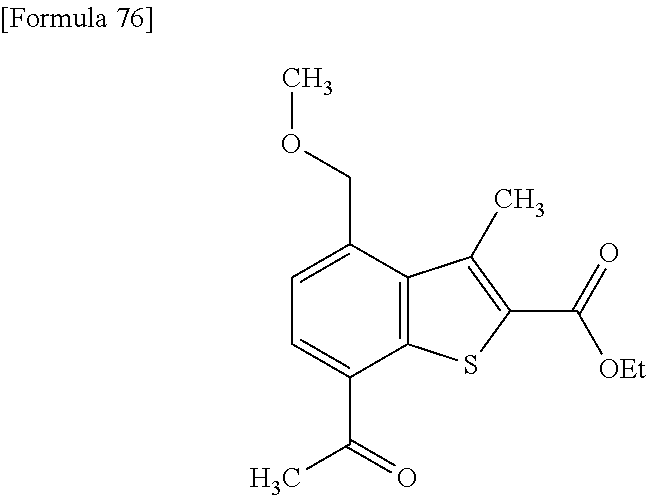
C1=C(C(=O)C)C2=C(C(COC)=C1)C(C)=C(C(=O)[OEt])S2
